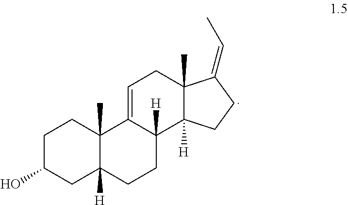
C1C(O)CC2([H])C(C)(C1)C1=CCC3(C)C([H])(C1([H])CC2)CCC3=CC
